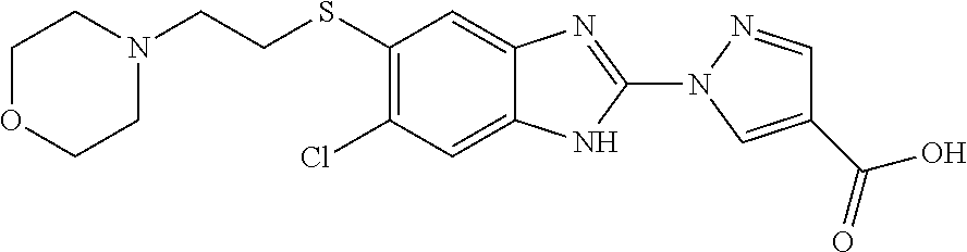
C1(SCCN2CCOCC2)=C(Cl)C=C2C(=C1)N=C(N1N=CC(C(O)=O)=C1)N2
